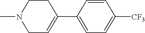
C1=CC(C2=CCN(C)CC2)=CC=C1[CF3]
